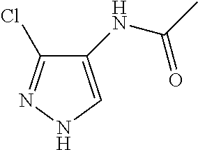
C1(NC(C)=O)=CNN=C1Cl
